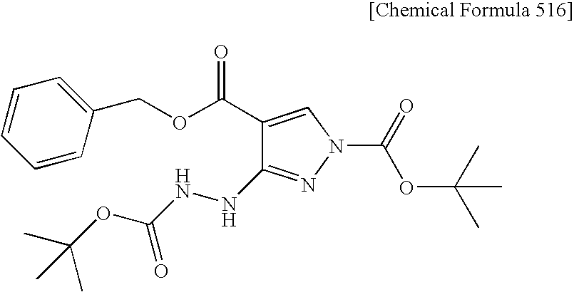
C1(C(=O)OCC2=CC=CC=C2)=CN(C(=O)OC(C)(C)C)N=C1NNC(OC(C)(C)C)=O
